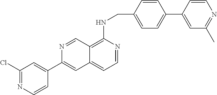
C12=C(NCC3=CC=C(C4=CC(C)=NC=C4)C=C3)N=CC=C1C=C(C1=CC(Cl)=NC=C1)N=C2
